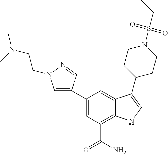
C1(C2=CN(CCN(C)C)N=C2)=CC(C(N)=O)=C2C(=C1)C(C1CCN(S(CC)(=O)=O)CC1)=CN2
